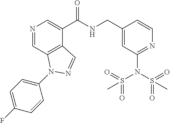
N1=CC2=C(C(C(NCC3=CC(N(S(C)(=O)=O)S(C)(=O)=O)=NC=C3)=O)=C1)C=NN2C1=CC=C(F)C=C1
